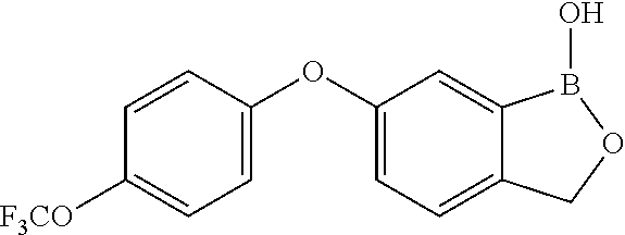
C1([F3CO])=CC=C(OC2=CC=C3C(=C2)B(O)OC3)C=C1
